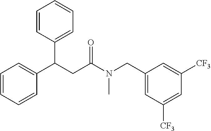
C1=CC=CC(C(CC(N(CC2=CC([CF3])=CC([CF3])=C2)C)=O)C2=CC=CC=C2)=C1
